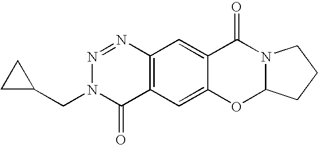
C12=C(C=C3C(=C1)C(=O)N1C(O3)CCC1)C(=O)N(CC1CC1)N=N2
